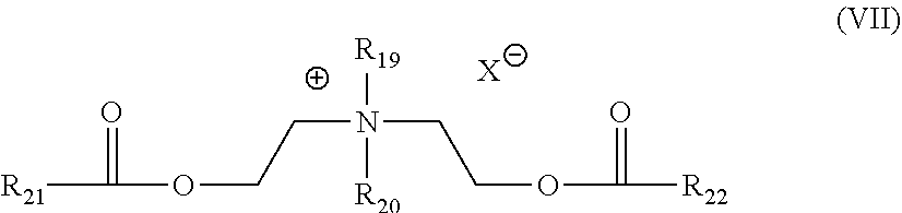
[R21]C(=O)OCCN(CCOC(=O)[R22])([R19])[R20].[X]
